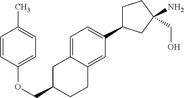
C1=C2C(=CC(C3CCC(CO)(N)C3)=C1)CCC(COC1=CC=C(C)C=C1)C2
